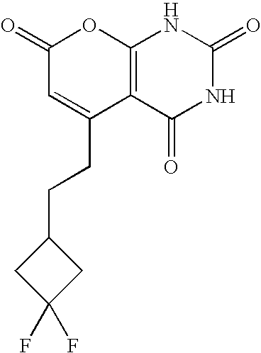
C1(=O)C=C(CCC2CC(F)(F)C2)C2=C(O1)NC(=O)NC2=O
